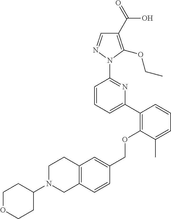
C1(C2=C(OCC3=CC4=C(C=C3)CN(C3CCOCC3)CC4)C(C)=CC=C2)=CC=CC(N2N=CC(C(=O)O)=C2OCC)=N1
